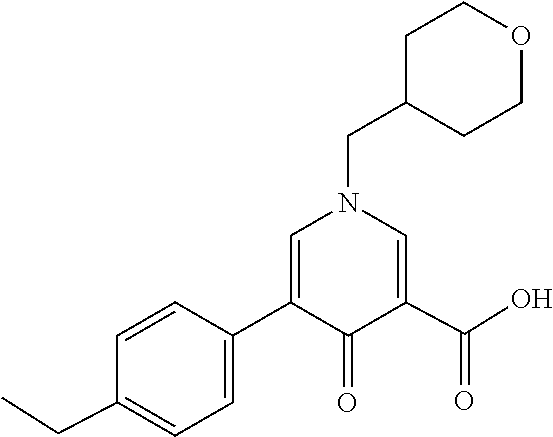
C1(C2=CN(CC3CCOCC3)C=C(C(O)=O)C2=O)=CC=C(CC)C=C1
